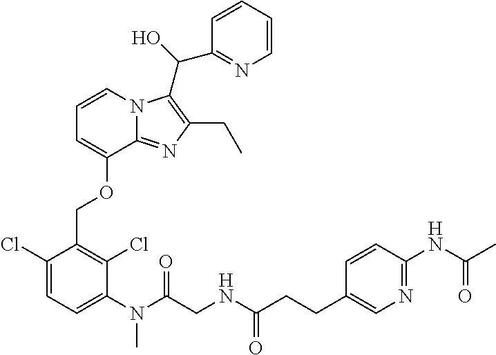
C1=CN2C(=NC(CC)=C2C(C2=NC=CC=C2)O)C(OCC2=C(Cl)C(N(C)C(=O)CNC(CCC3=CN=C(NC(C)=O)C=C3)=O)=CC=C2Cl)=C1
